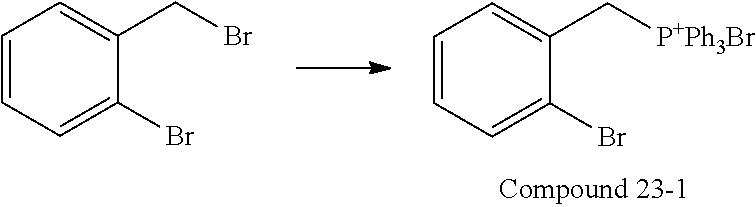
C1=CC=C(Br)C(C[P+Ph3Br])=C1.C1=CC=C(Br)C(CBr)=C1
